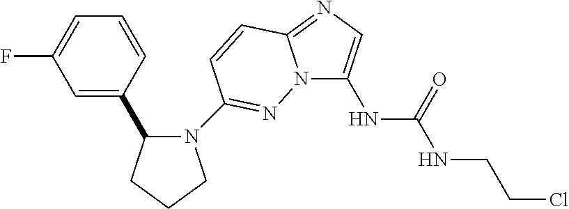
N12C(NC(NCCCl)=O)=CN=C1C=CC(N1C(C3=CC(F)=CC=C3)CCC1)=N2
